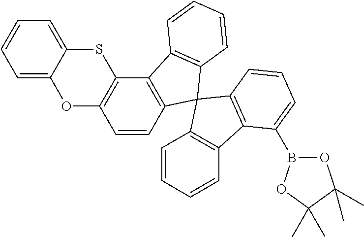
C1=CC=C2C(=C1)SC1=C(O2)C=CC2=C1C1=C(C=CC=C1)C21C2=C(C=CC=C2)C2=C1C=CC=C2B1OC(C)(C)C(C)(C)O1
